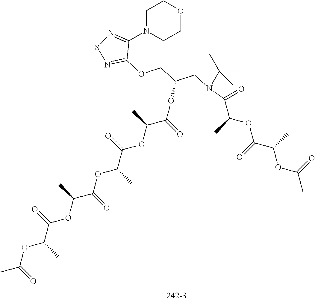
C1N(C2=NSN=C2OCC(CN(C(C(OC(=O)C(OC(=O)C)C)C)=O)C(C)(C)C)OC(=O)C(C)OC(C(OC(C(OC(C(C)OC(=O)C)=O)C)=O)C)=O)CCOC1
